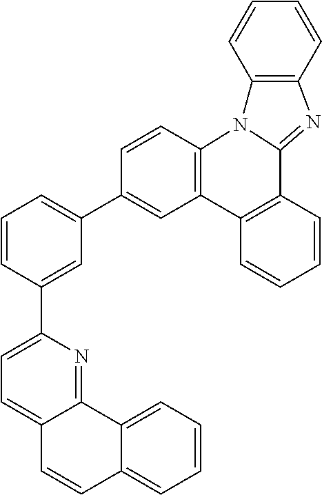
C1=CC(C2=CC=C3C(=N2)C2=CC=CC=C2C=C3)=CC(C2=CC3=C(C=C2)N2C(=NC4=C2C=CC=C4)C2=C3C=CC=C2)=C1
